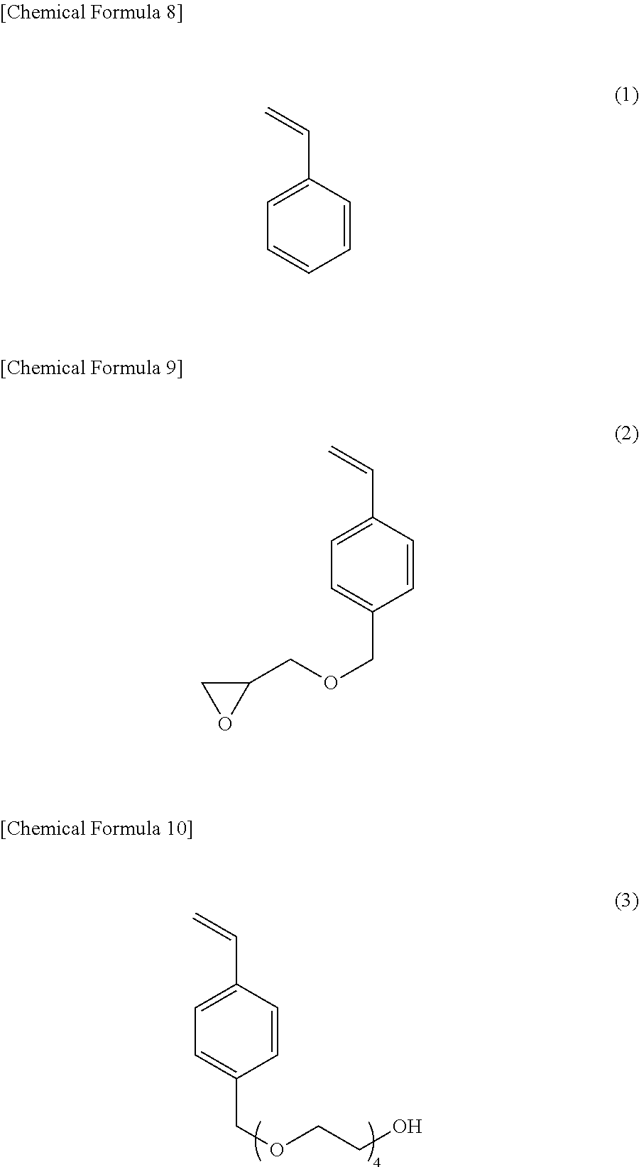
C=CC1=CC=C(COCCO)C=C1.C=CC1=CC=CC=C1.C=CC1=CC=C(COCC2CO2)C=C1
